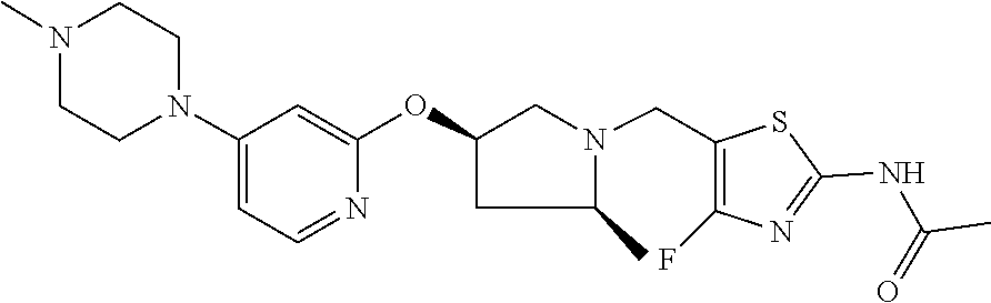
C1CN(C)CCN1C1=CC=NC(OC2CC(C)N(CC3=C(F)N=C(NC(=O)C)S3)C2)=C1
